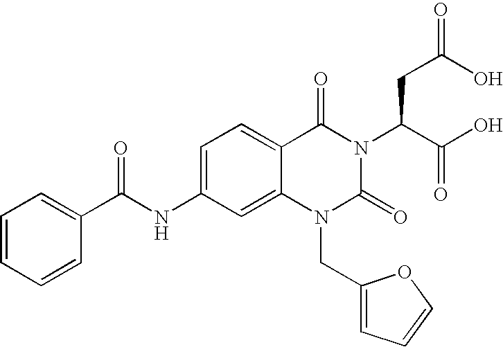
C1=CC=CC(C(NC2=CC=C3C(=C2)N(CC2=CC=CO2)C(=O)N(C(C(=O)O)CC(O)=O)C3=O)=O)=C1
